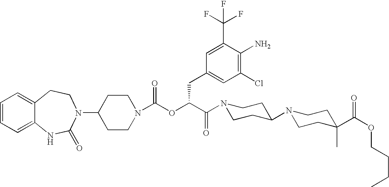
C1(N2C(=O)NC3=CC=CC=C3CC2)CCN(C(OC(C(=O)N2CCC(N3CCC(C(OCCCC)=O)(C)CC3)CC2)CC2=CC(Cl)=C(N)C(C(F)(F)F)=C2)=O)CC1
